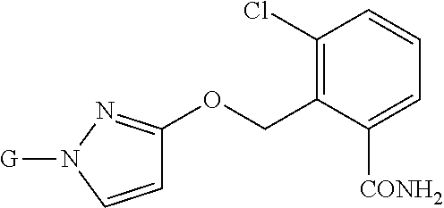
C1(Cl)=C(COC2=NN([G])C=C2)C([CONH2])=CC=C1
